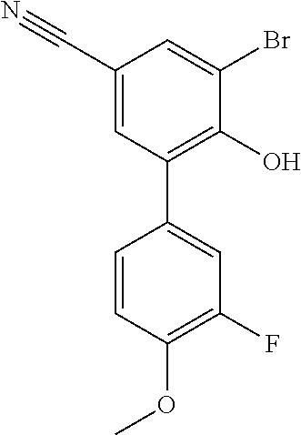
C1=C(C#N)C=C(Br)C(O)=C1C1=CC(F)=C(OC)C=C1
